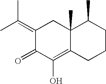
C1(=C(C)C)C(=O)C(O)=C2C(C)(C1)C(C)CCC2
